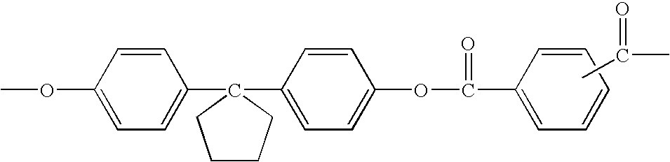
CC(=O)C.COC1=CC=C(C2(C3=CC=C(OC(=O)C4=CC=CC=C4)C=C3)CCCC2)C=C1
